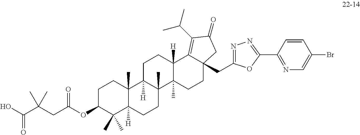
O=C(O)C(CC(OC1C(C)(C)C2([H])C(C)(CC1)C1([H])C(C)(CC2)C2(C)C([H])(CC1)C1=C(C(C)C)C(=O)CC1(CC1=NN=C(C3=NC=C(Br)C=C3)O1)CC2)=O)(C)C
